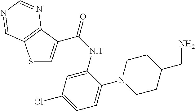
S1C=C(C(NC2=CC(Cl)=CC=C2N2CCC(CN)CC2)=O)C2=C1C=NC=N2
